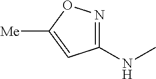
C1(NC)=NOC([Me])=C1
